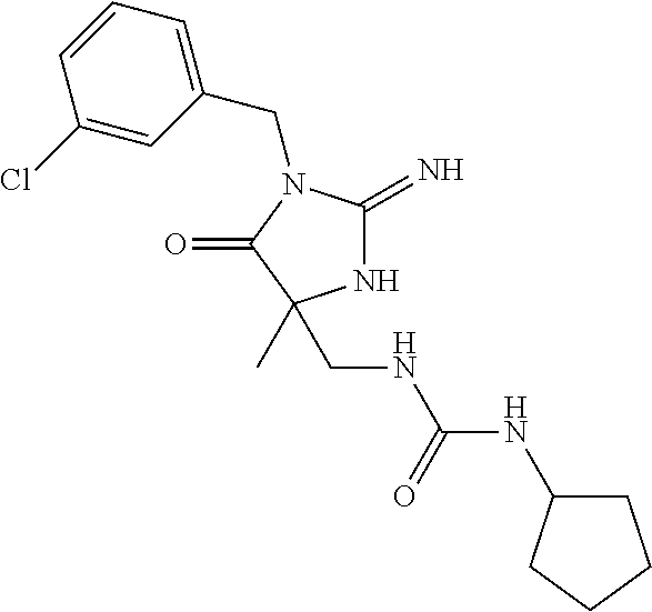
N1C(=N)N(CC2=CC=CC(Cl)=C2)C(=O)C1(C)CNC(NC1CCCC1)=O
